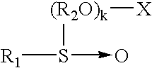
[R1]S([(R2O)k][X])->O
